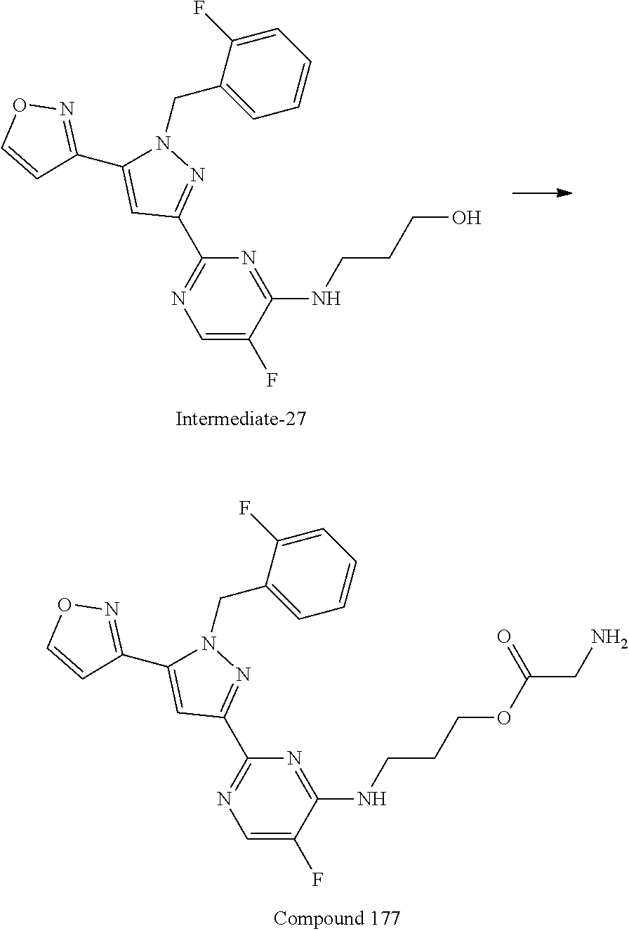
C1=C(F)C(NCCCO)=NC(C2=NN(CC3=CC=CC=C3F)C(C3=NOC=C3)=C2)=N1.C1=C(F)C(NCCCOC(CN)=O)=NC(C2=NN(CC3=CC=CC=C3F)C(C3=NOC=C3)=C2)=N1
